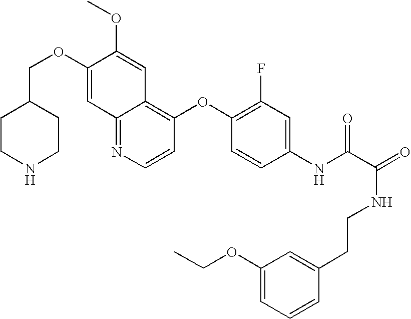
C12=NC=CC(OC3=C(F)C=C(NC(C(=O)NCCC4=CC(OCC)=CC=C4)=O)C=C3)=C1C=C(OC)C(OCC1CCNCC1)=C2
